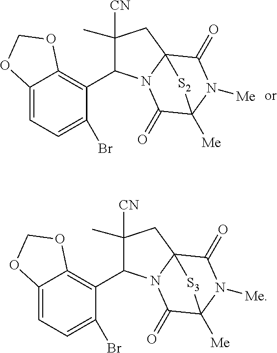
C12=CC=C(Br)C(C3C([CN])(C)CC45N3C(=O)C([Me])(N([Me])C4=O)[S2]5)=C1OCO2.C12=CC=C(Br)C(C3C([CN])(C)CC45N3C(=O)C([Me])(N([Me])C4=O)[S3]5)=C1OCO2
